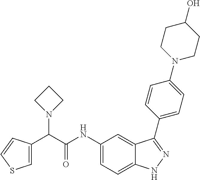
C1=C(C(C(NC2=CC=C3C(=C2)C(C2=CC=C(N4CCC(O)CC4)C=C2)=NN3)=O)N2CCC2)C=CS1
